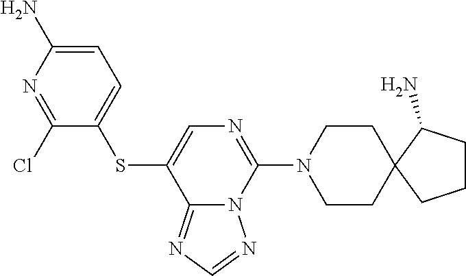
C1CN(C2=NC=C(SC3=CC=C(N)N=C3Cl)C3=NC=NN23)CCC12C(N)CCC2
